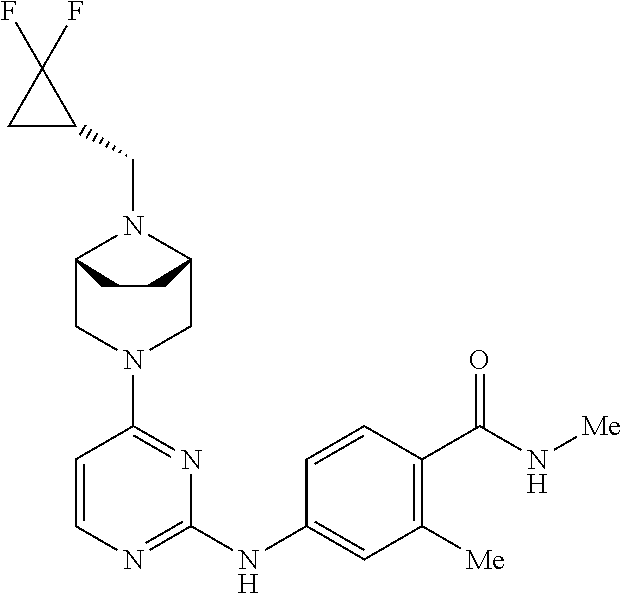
C12CN(C3=NC(NC4=CC([Me])=C(C(N[Me])=O)C=C4)=NC=C3)CC(N1CC1CC1(F)F)CC2
